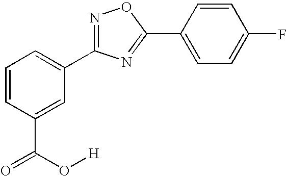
C1=CC=C(C2=NOC(C3=CC=C(F)C=C3)=N2)C=C1C(O[H])=O
